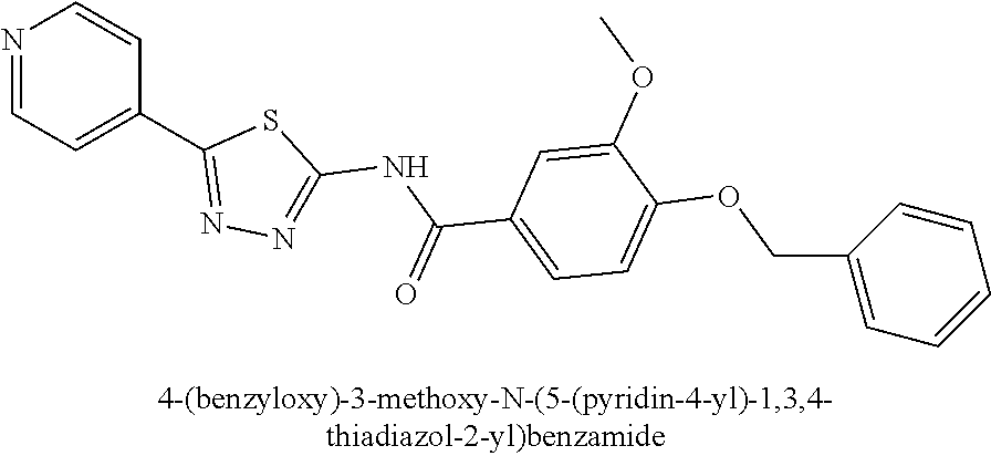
N1=CC=C(C2=NN=C(NC(C3=CC=C(OCC4=CC=CC=C4)C(OC)=C3)=O)S2)C=C1
